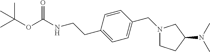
C1(CCNC(OC(C)(C)C)=O)=CC=C(CN2CCC(N(C)C)C2)C=C1
